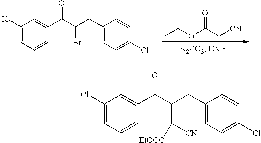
C1(Cl)=CC=CC(C(C(CC2=CC=C(Cl)C=C2)Br)=O)=C1.CCOC(C[CN])=O.C1(Cl)=CC=CC(C(C(CC2=CC=C(Cl)C=C2)C([CN])[EtOOC])=O)=C1
